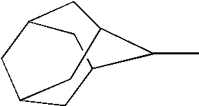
C1C2C(C)C3CC(CC1C3)C2
